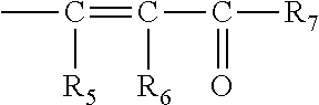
CC([R5])=C([R6])C(=O)[R7]
